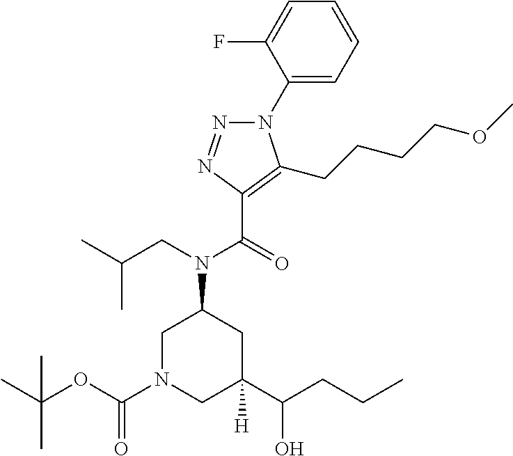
N1(C2=CC=CC=C2F)N=NC(C(=O)N(CC(C)C)C2CN(C(OC(C)(C)C)=O)CC(C(CCC)O)([H])C2)=C1CCCCOC
